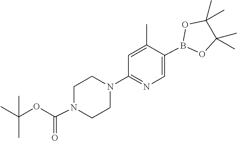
O1B(C2=CN=C(N3CCN(C(OC(C)(C)C)=O)CC3)C=C2C)OC(C)(C)C1(C)C
